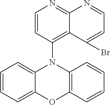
C1=CC=C2C(=C1)N(C1=C3C(=NC=C1)N=CC=C3Br)C1=C(O2)C=CC=C1
